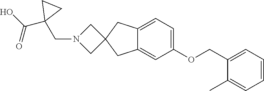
C1(COC2=CC=C3C(=C2)CC2(C3)CN(CC3(C(O)=O)CC3)C2)=CC=CC=C1C
